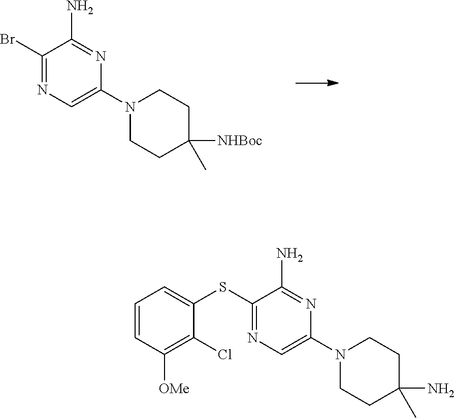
C1(Br)=NC=C(N2CCC([NHBoc])(C)CC2)N=C1N.C1=CC([OMe])=C(Cl)C(SC2=NC=C(N3CCC(N)(C)CC3)N=C2N)=C1
